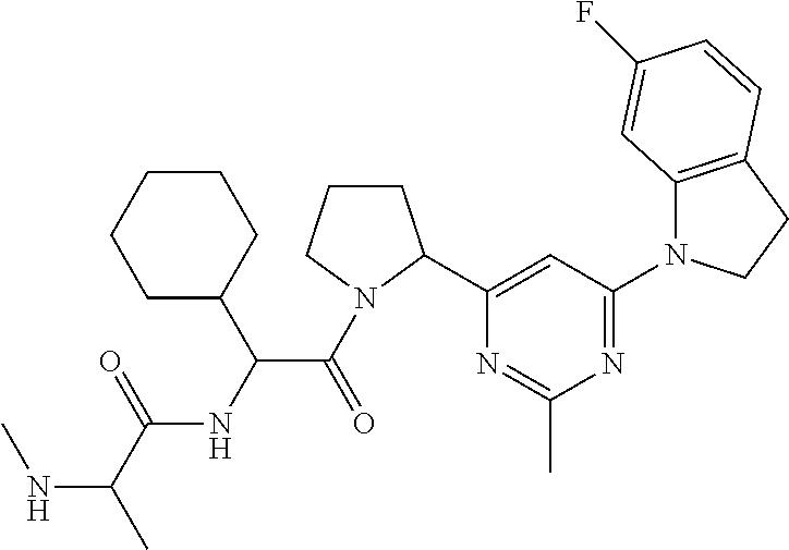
N(C(C)C(=O)NC(C(=O)N1CCCC1C1=CC(N2C3=C(CC2)C=CC(F)=C3)=NC(C)=N1)C1CCCCC1)C
